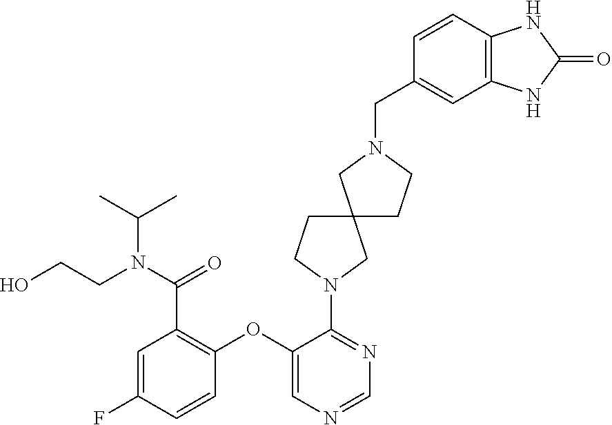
N1=C(N2CC3(CC2)CN(CC2=CC4=C(NC(=O)N4)C=C2)CC3)C(OC2=C(C(N(C(C)C)CCO)=O)C=C(F)C=C2)=CN=C1
